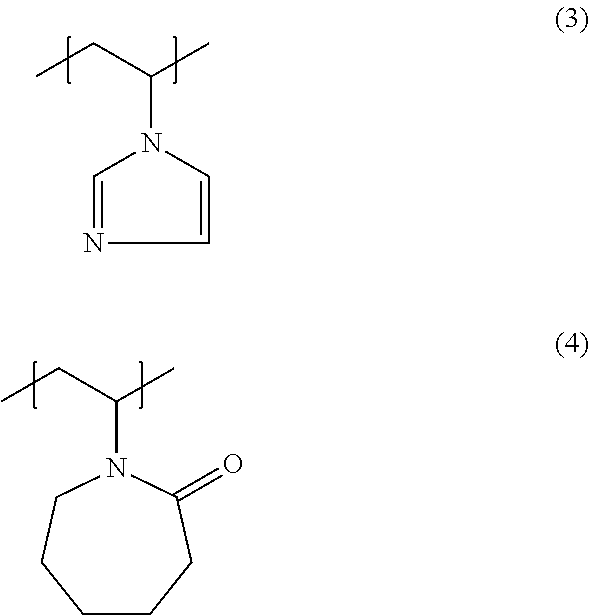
C(N1C=CN=C1)(CC)C.C(CC)(C)N1C(=O)CCCCC1
